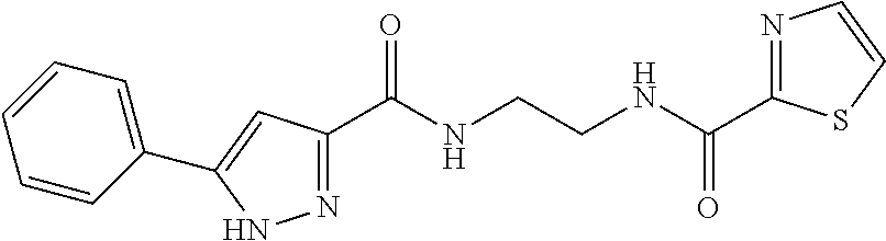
C1(C(NCCNC(C2=NC=CS2)=O)=O)=NNC(C2=CC=CC=C2)=C1
